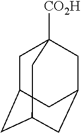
C1C2CC3CC(CC1([CO2H])C3)C2
